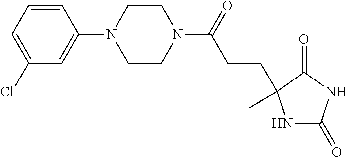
C1=CC=C(Cl)C=C1N1CCN(C(=O)CCC2(C)NC(=O)NC2=O)CC1
